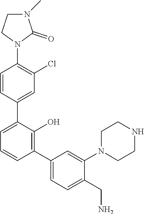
C1=CC(C2=CC=CC(C3=CC=C(CN)C(N4CCNCC4)=C3)=C2O)=CC(Cl)=C1N1C(=O)N(C)CC1
